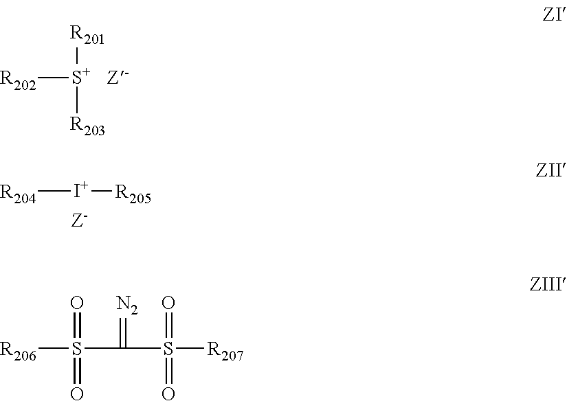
[R202][S+]([R201])[R203].[R204][I+][R205].[R206]S(C(=[N2])S(=O)(=O)[R207])(=O)=O
